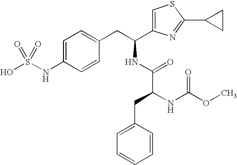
C1=C(NS(O)(=O)=O)C=CC(CC(C2=CSC(C3CC3)=N2)NC(=O)C(NC(OC)=O)CC2=CC=CC=C2)=C1
